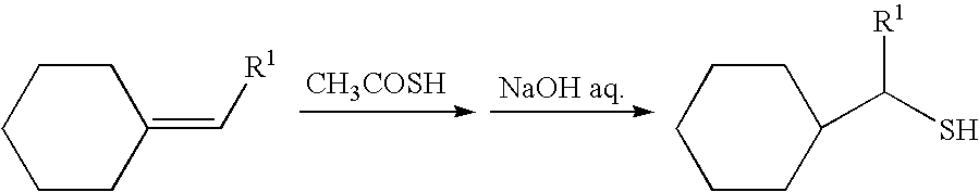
C1CC(=C[R1])CCC1.[CH3COSH].C1CC(C(S)[R1])CCC1
